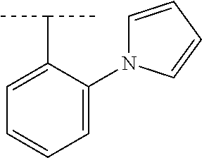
C1=C(C(C)C)C(N2C=CC=C2)=CC=C1
